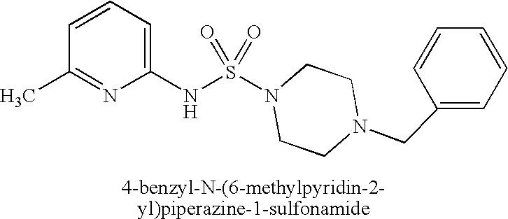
C1=CC=C(NS(N2CCN(CC3=CC=CC=C3)CC2)(=O)=O)N=C1C
